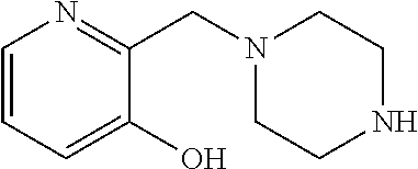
C1=CC=C(O)C(CN2CCNCC2)=N1
